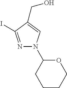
C1CCOC(N2N=C(I)C(CO)=C2)C1
